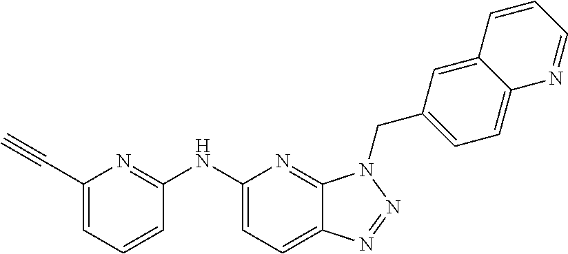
C1(NC2=NC(C#C)=CC=C2)=CC=C2C(=N1)N(CC1=CC=C3C(=C1)C=CC=N3)N=N2
